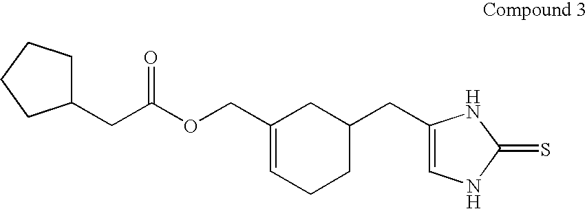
C1(CC(OCC2=CCCC(CC3=CNC(=S)N3)C2)=O)CCCC1
